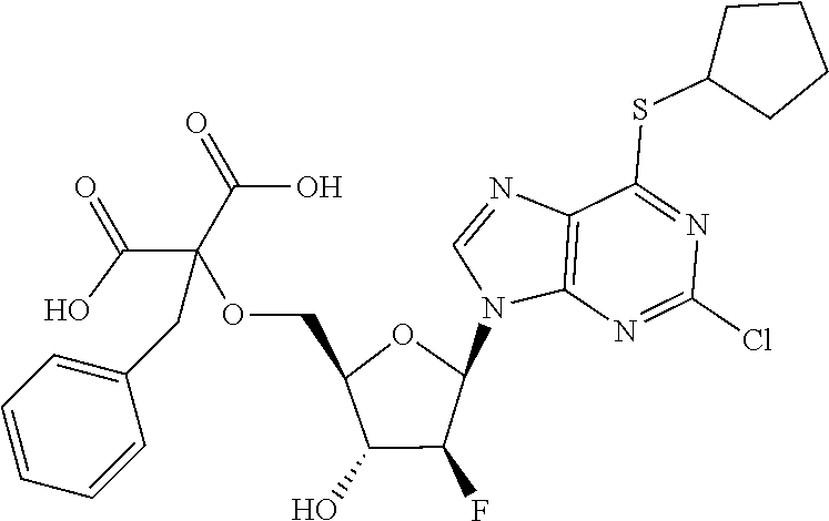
C12=C(N=C(Cl)N=C1SC1CCCC1)N(C1OC(COC(C(=O)O)(C(=O)O)CC3=CC=CC=C3)C(O)C1F)C=N2
